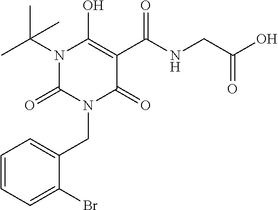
N1(C(C)(C)C)C(=O)N(CC2=CC=CC=C2Br)C(=O)C(C(NCC(O)=O)=O)=C1O
